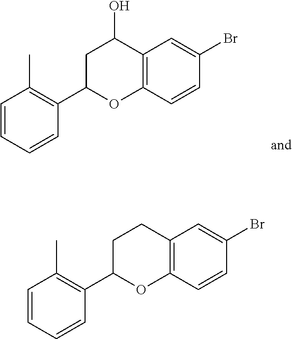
C12=C(C=CC(Br)=C1)OC(C1=C(C)C=CC=C1)CC2O.C12=C(C=CC(Br)=C1)OC(C1=C(C)C=CC=C1)CC2
